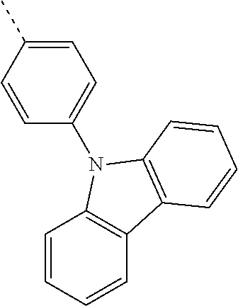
C1=CC=CC2=C1N(C1=CC=C(C)C=C1)C1=C2C=CC=C1
